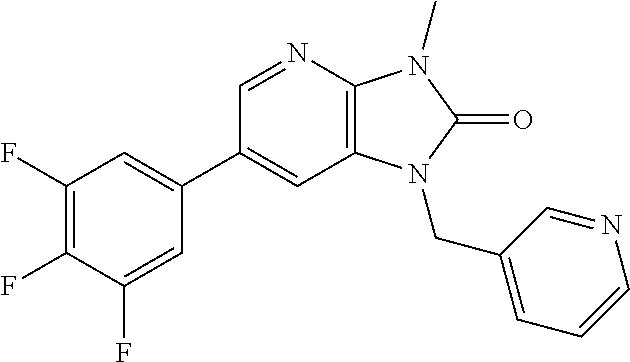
C1(C2=CC(F)=C(F)C(F)=C2)=CC2=C(N=C1)N(C)C(=O)N2CC1=CC=CN=C1
